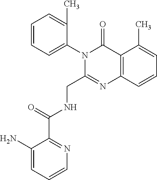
C1=CC=C(N2C(CNC(C3=NC=CC=C3N)=O)=NC3=C(C2=O)C(C)=CC=C3)C(C)=C1
